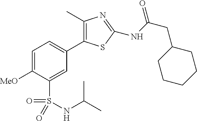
C1=C([MeO])C(S(NC(C)C)(=O)=O)=CC(C2=C(C)N=C(NC(=O)CC3CCCCC3)S2)=C1
